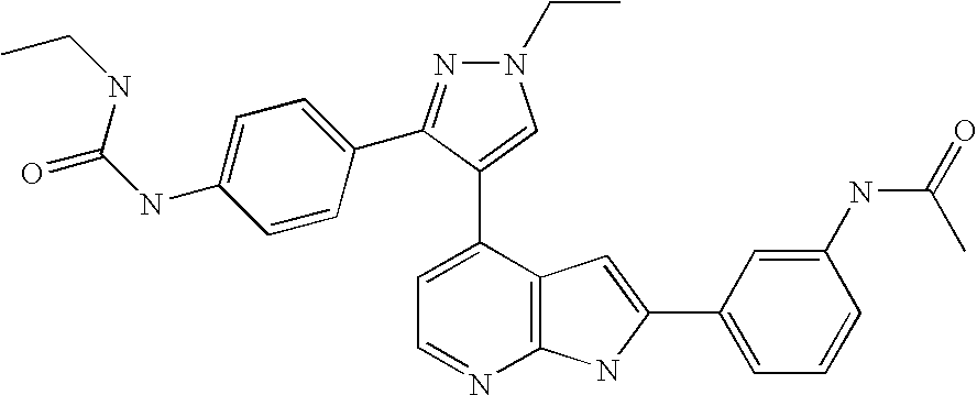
C1=C(C2=CN(CC)N=C2C2=CC=C(NC(=O)NCC)C=C2)C2=C(N=C1)NC(C1=CC=CC(NC(=O)C)=C1)=C2
